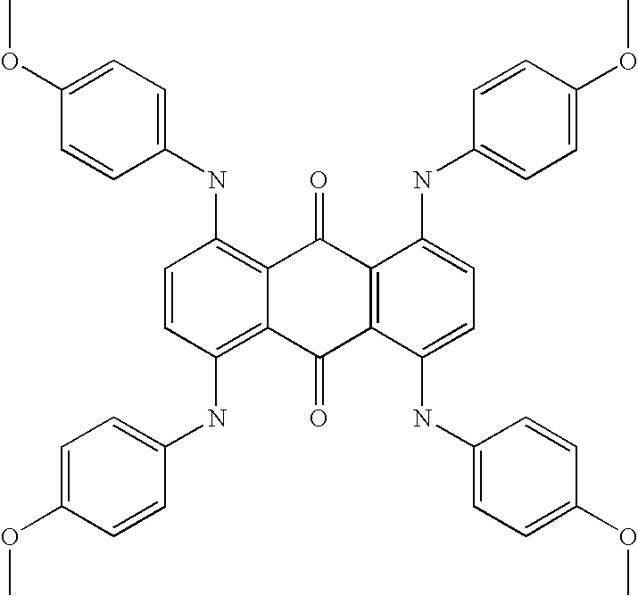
C1(NC2=C3C(=C(NC4=CC=C(OC)C=C4)C=C2)C(=O)C2=C(C3=O)C(NC3=CC=C(OC)C=C3)=CC=C2NC2=CC=C(OC)C=C2)=CC=C(OC)C=C1
